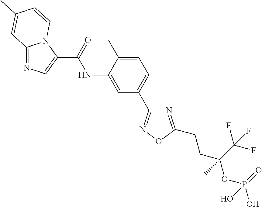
C1(C(NC2=CC(C3=NOC(CCC(C(F)(F)F)(OP(=O)(O)O)C)=N3)=CC=C2C)=O)=CN=C2N1C=CC(C)=C2
